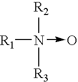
N([R1])([R3])([R2])->O
